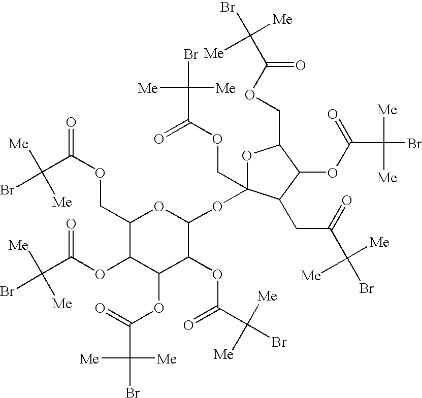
C1(COC(=O)C([Me])([Me])Br)C(OC(C([Me])([Me])Br)=O)C(OC(C([Me])([Me])Br)=O)C(OC(C(Br)([Me])[Me])=O)C(OC2(COC(=O)C([Me])([Me])Br)OC(COC(=O)C(Br)([Me])[Me])C(OC(C([Me])([Me])Br)=O)C2CC(C([Me])([Me])Br)=O)O1
